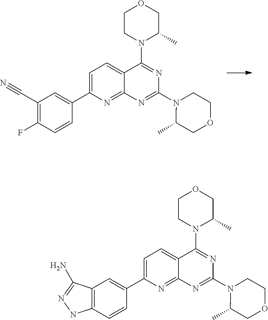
C1CN(C2=NC(N3C(C)COCC3)=NC3=NC(C4=CC(C#N)=C(F)C=C4)=CC=C23)C(C)CO1.C1CN(C2=NC(N3C(C)COCC3)=NC3=NC(C4=CC5=C(C=C4)NN=C5N)=CC=C23)C(C)CO1
